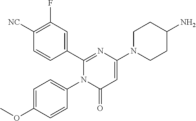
C1([NC])=C(F)C=C(C2=NC(N3CCC(N)CC3)=CC(=O)N2C2=CC=C(OC)C=C2)C=C1
